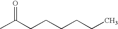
O=C(CCCCCC)C
